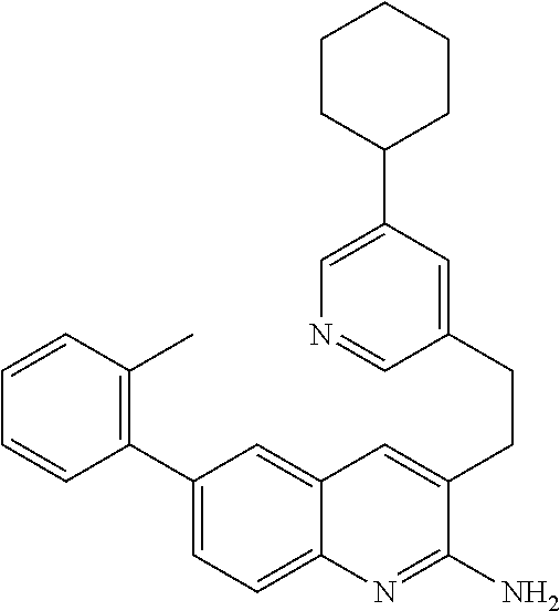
C1(C2=CC=C3C(=C2)C=C(CCC2=CC(C4CCCCC4)=CN=C2)C(N)=N3)=C(C)C=CC=C1
